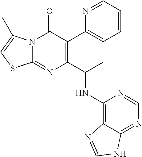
N12C(=NC(C(C)NC3=C4C(=NC=N3)NC=N4)=C(C3=CC=CC=N3)C1=O)SC=C2C
